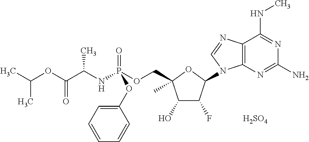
C1(O)C(F)C(N2C3=C(N=C2)C(NC)=NC(N)=N3)OC1(C)COP(NC(C(OC(C)C)=O)C)(=O)OC1=CC=CC=C1.[H2SO4]
